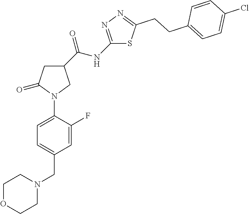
C1OCCN(CC2=CC=C(N3CC(C(NC4=NN=C(CCC5=CC=C(Cl)C=C5)S4)=O)CC3=O)C(F)=C2)C1
